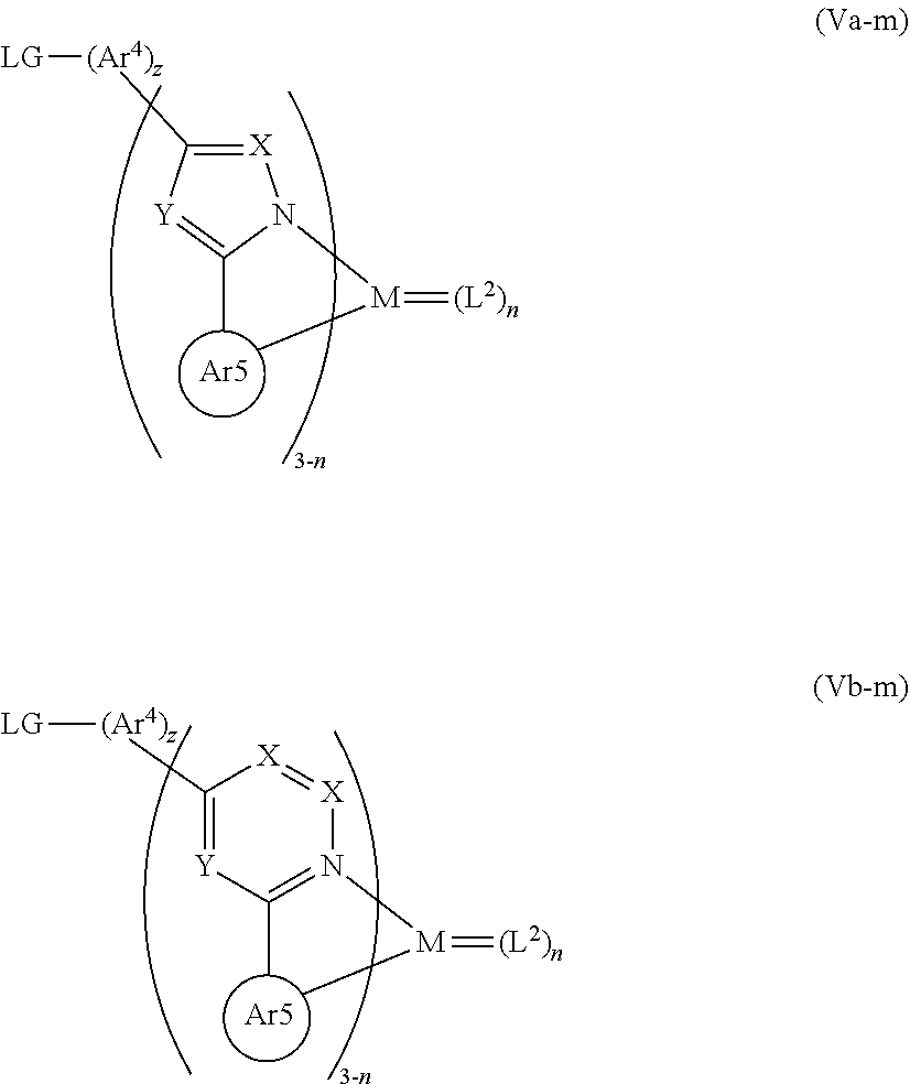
[X]1=C([(Ar4)z][LG])[Y]=C(C)N1[M](C)=[(L2)n].[Ar5].C1(C)=N([M](C)=[(L2)n])[X]=[X]C([(Ar4)z][LG])=[Y]1.[Ar5]
